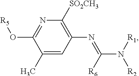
N1=C(O[R5])C(C)=CC(N=C(N([R1])[R2])[R6])=C1[SO2CH3]
